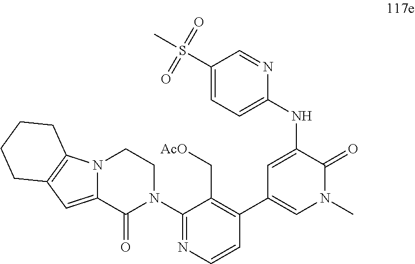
N(C1=CC(C2=C(C[AcO])C(N3CCN4C(=CC5=C4CCCC5)C3=O)=NC=C2)=CN(C)C1=O)C1=CC=C(S(=O)(=O)C)C=N1
